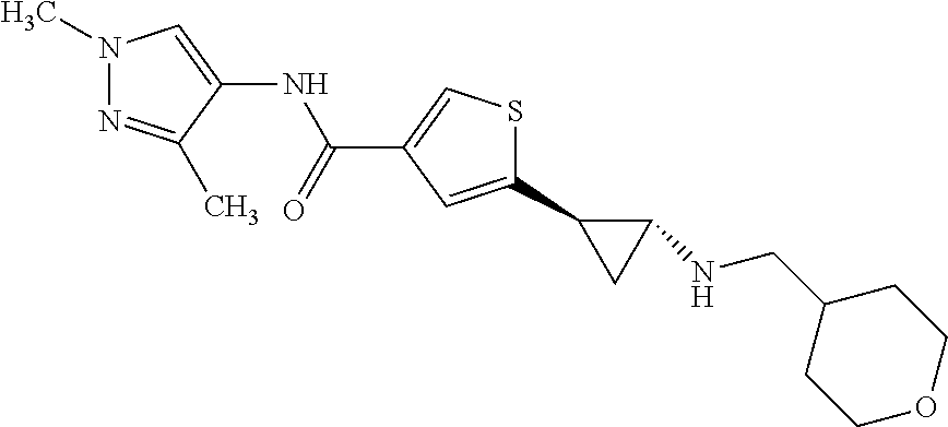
N1(C)N=C(C)C(NC(C2=CSC(C3CC3NCC3CCOCC3)=C2)=O)=C1
